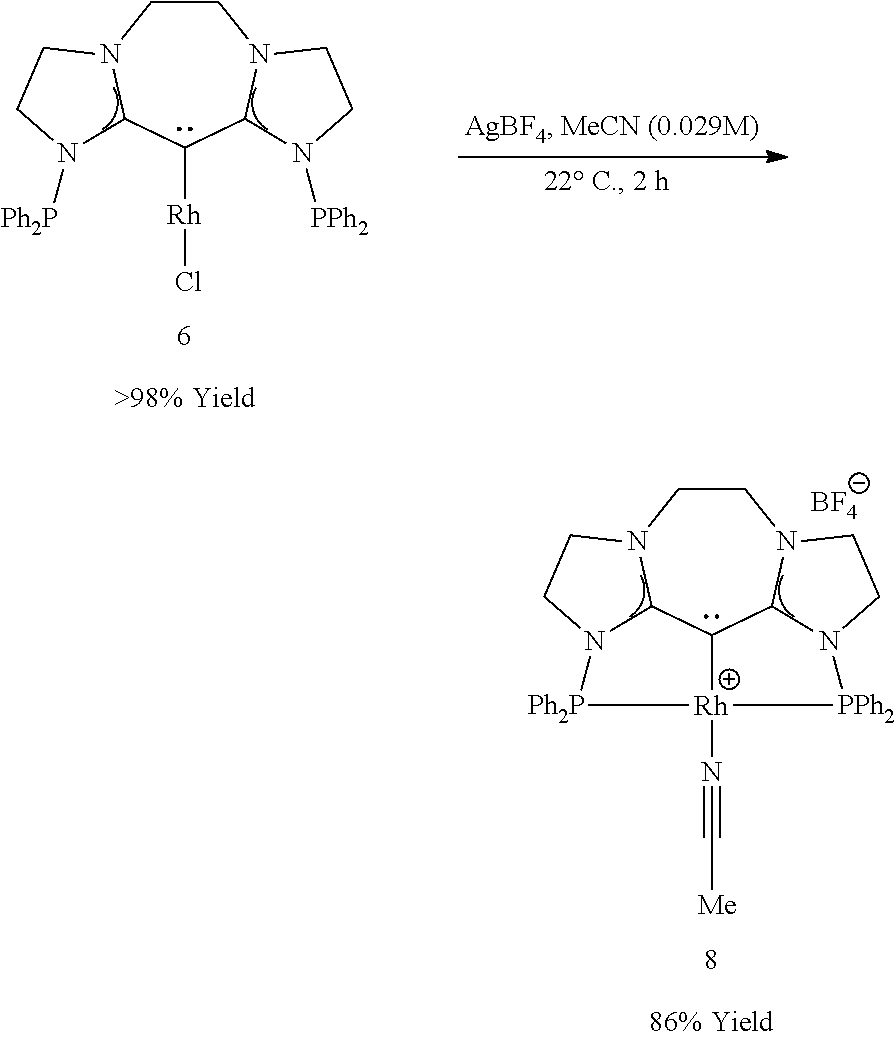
C1CN2C3C4C5N1CCN5[PPh2][Rh]4(N#C[Me])[Ph2P]N3CC2.[BF4].C1CN2C(C([Rh]Cl)C3N1CCN3[PPh2])N([Ph2P])CC2
